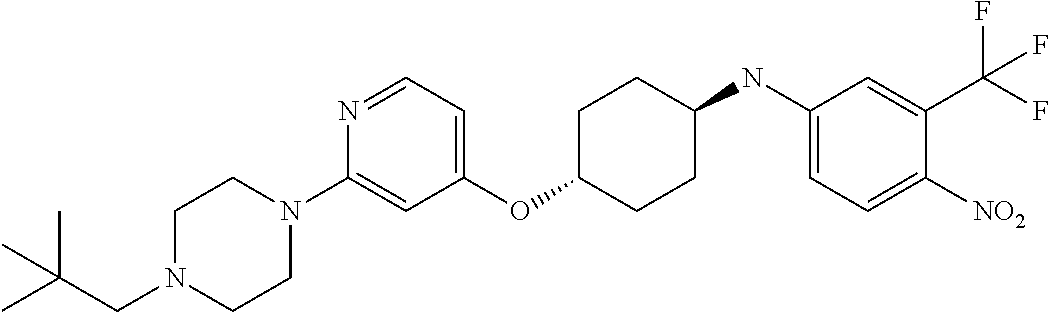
C1(OC2CCC(NC3=CC=C([NO2])C(C(F)(F)F)=C3)CC2)=CC=NC(N2CCN(CC(C)(C)C)CC2)=C1
